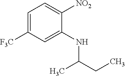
C1=C([F3C])C=C(NC(CC)C)C([NO2])=C1
